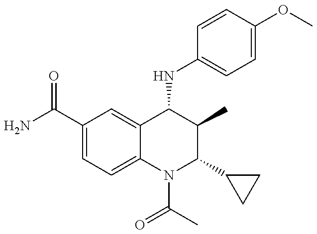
C1(C(=O)N)=CC=C2C(=C1)C(NC1=CC=C(OC)C=C1)C(C)C(C1CC1)N2C(C)=O
